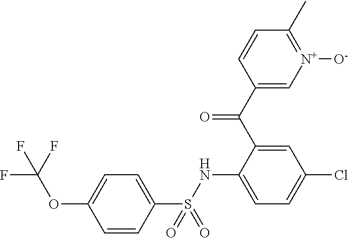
C1(C(C2=CC(Cl)=CC=C2NS(C2=CC=C(OC(F)(F)F)C=C2)(=O)=O)=O)=C[N+]([O-])=C(C)C=C1
